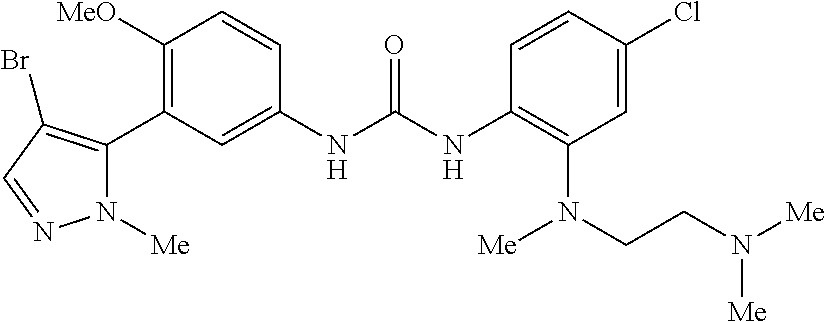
C1([OMe])=C(C2=C(Br)C=NN2[Me])C=C(NC(=O)NC2=C(N(CCN([Me])[Me])[Me])C=C(Cl)C=C2)C=C1
